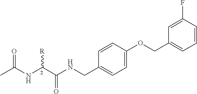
CC(NC(C(NCC1=CC=C(OCC2=CC=CC(F)=C2)C=C1)=O)[R])=O
